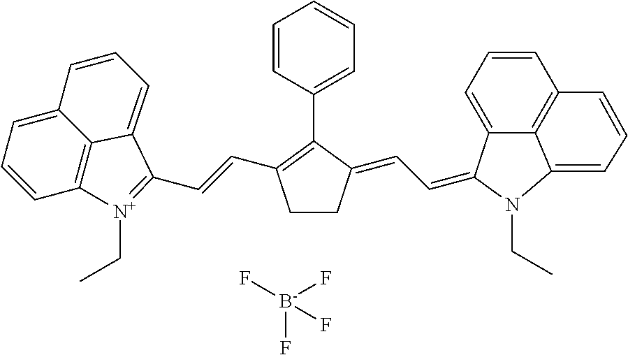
C1(C2=C(C=CC3=[N+](CC)C4=C5C(=CC=C4)C=CC=C53)CCC2=CC=C2C3=CC=CC4=C3C(=CC=C4)N2CC)=CC=CC=C1.[B-](F)(F)(F)F
